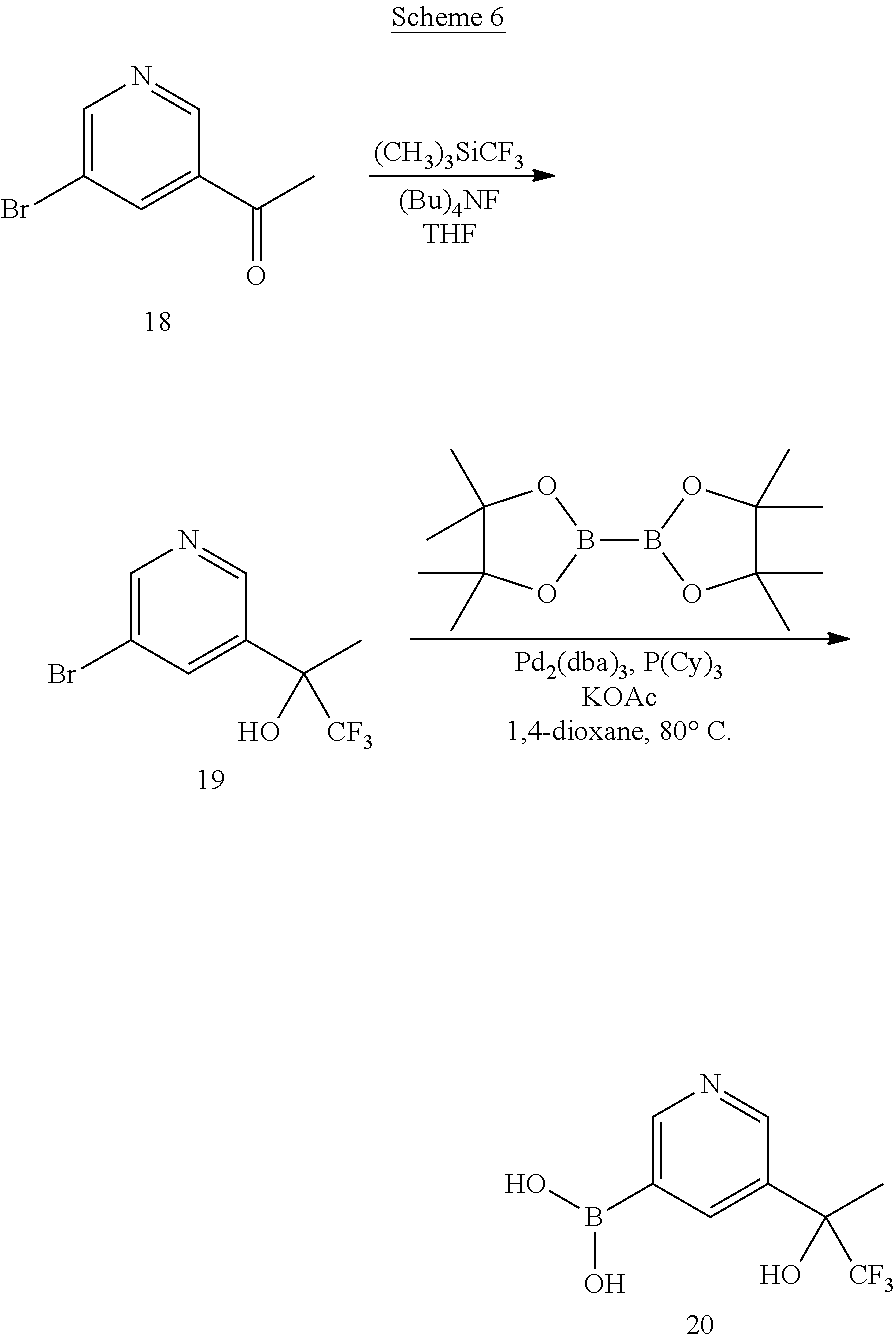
C1=C(B(O)O)C=C(C(C)([CF3])O)C=N1.C1=C(Br)C=C(C(C)=O)C=N1.[(CH3)3SiCF3].C1=C(Br)C=C(C(C)([CF3])O)C=N1.C1(C)(C)C(C)(C)OB(B2OC(C)(C)C(C)(C)O2)O1
